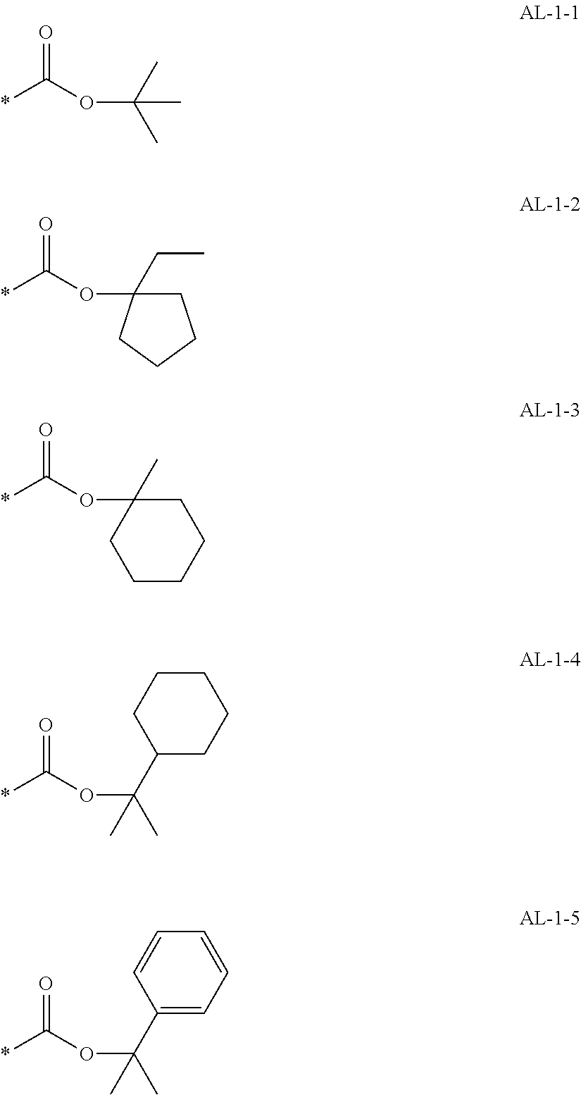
O=C(OC(C)(C)C)*.O=C(OC1(CC)CCCC1)*.O=C(OC1(C)CCCCC1)*.O=C(OC(C1CCCCC1)(C)C)*.O=C(OC(C1=CC=CC=C1)(C)C)*
